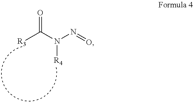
O=C(N(N=O)[R4])[R3]
